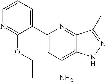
C1(C2=CC=CN=C2OCC)=CC(N)=C2C(=N1)C(C)=NN2
